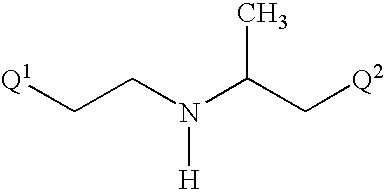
[Q1]CCN(C(C[Q2])C)[H]
